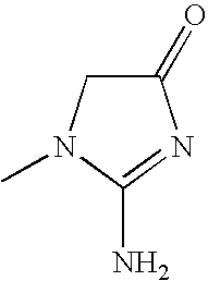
C1(=O)CN(C)C(N)=N1
